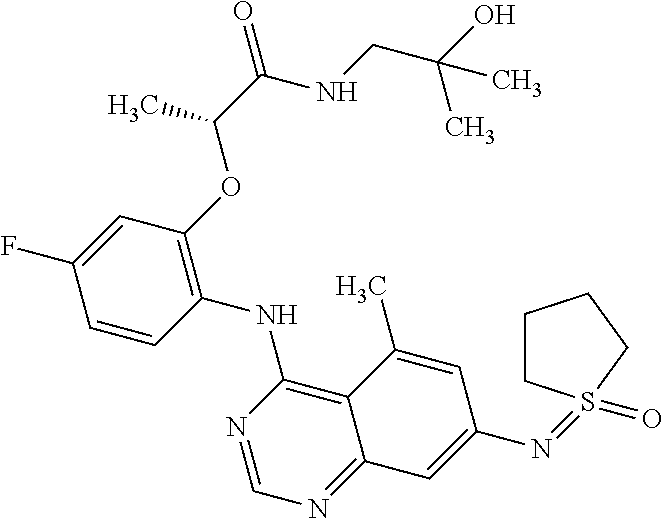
C1=CC(NC2=C3C(=NC=N2)C=C(N=S2(=O)CCCC2)C=C3C)=C(OC(C(=O)NCC(O)(C)C)C)C=C1F
